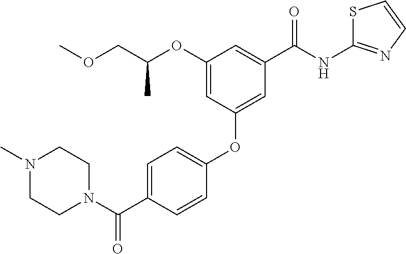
N1(C(C2=CC=C(OC3=CC(C(NC4=NC=CS4)=O)=CC(OC(COC)C)=C3)C=C2)=O)CCN(C)CC1
